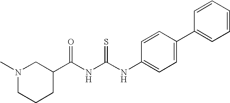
N1(C)CCCC(C(NC(NC2=CC=C(C3=CC=CC=C3)C=C2)=S)=O)C1
